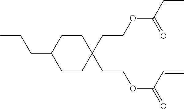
C(CC)C1CCC(CCOC(C=C)=O)(CCOC(=O)C=C)CC1
